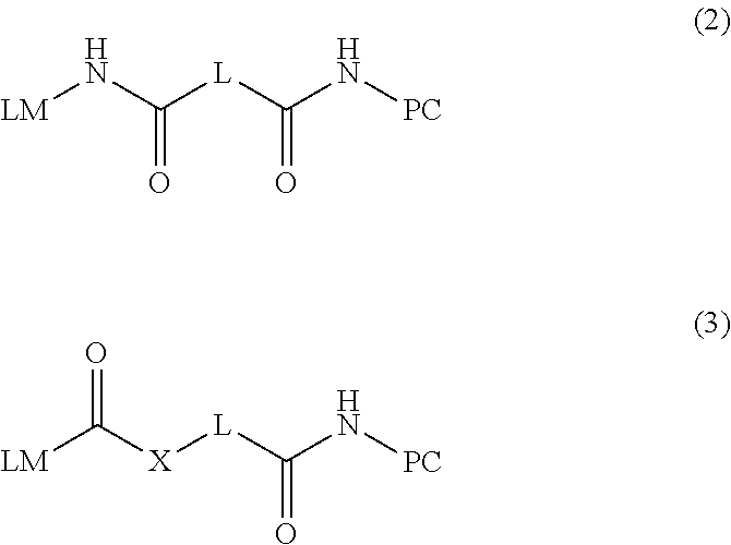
[LM]NC([L]C(N[PC])=O)=O.[LM]C([X][L]C(N[PC])=O)=O
